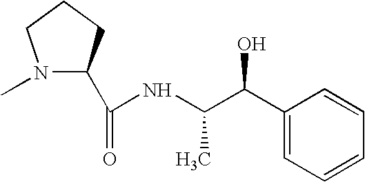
N1(C)C(C(=O)NC(C(C2=CC=CC=C2)O)C)CCC1
